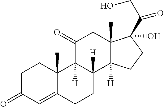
C1C(=O)C=C2C(C)(C1)C1([H])C([H])(CC2)C2([H])C(C)(CC1=O)C(C(CO)=O)(O)CC2
